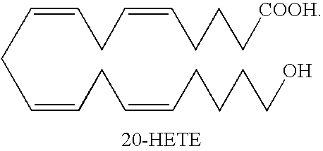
C(CC=CCC=CCCCCO)=CCC=CCCC[COOH]
